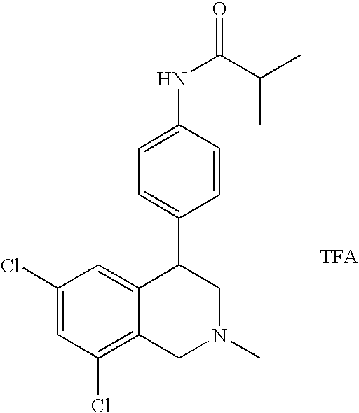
C1(Cl)=C2C(=CC(Cl)=C1)C(C1=CC=C(NC(C(C)C)=O)C=C1)CN(C)C2
